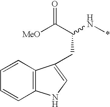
C(N*)(C([MeO])=O)CC1=CNC2=C1C=CC=C2
